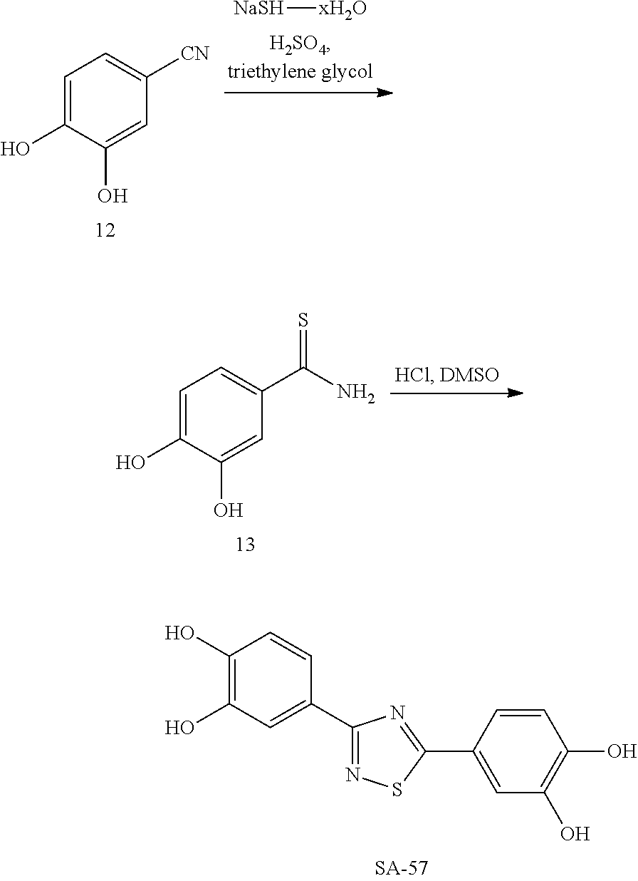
C1(O)=C(O)C=C(C2=NSC(C3=CC(O)=C(O)C=C3)=N2)C=C1.C1=C(O)C(O)=CC([CN])=C1.[NaSH][xH2O].C1=C(O)C(O)=CC(C(N)=S)=C1
